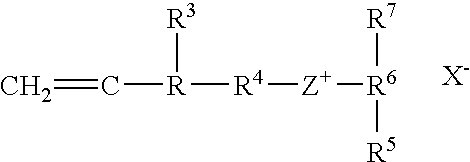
C([R]([R3])[R4][Z+][R6]([R7])[R5])=C
